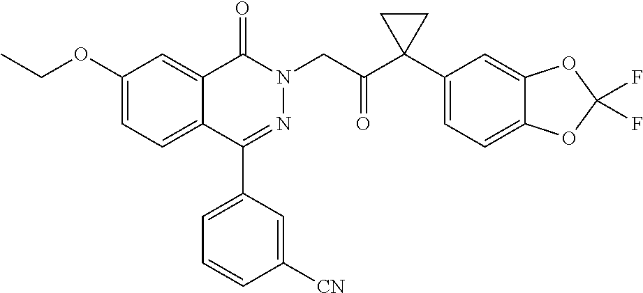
C1(OCC)=CC=C2C(=C1)C(=O)N(CC(C1(C3=CC=C4C(=C3)OC(F)(F)O4)CC1)=O)N=C2C1=CC=CC([CN])=C1
